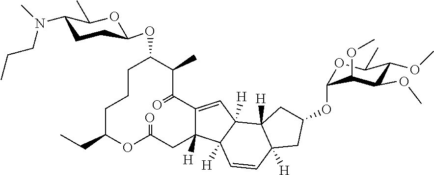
C1C(CC)OC(=O)CC2([H])C(=CC3([H])C2([H])C=CC2([H])C3([H])CC(OC3OC(C)C(OC)C(OC)C3OC)C2)C(=O)C(C)C(OC2CCC(N(C)CCC)C(C)O2)CC1
